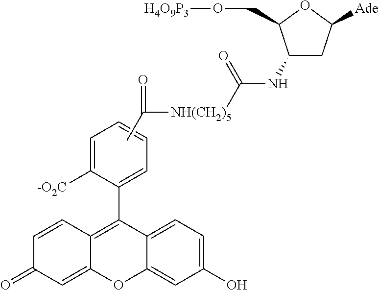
C1=CC2=C(C3=CC=CC=C3[-O2C])C3=CC=C(O)C=C3OC2=CC1=O.CC([NH(CH2)5]C(NC1CC([Ade])OC1CO[H4O9P3])=O)=O
